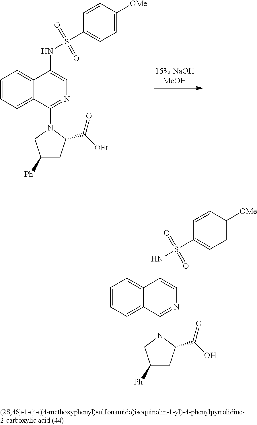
C1=CC=C2C(=C1)C(NS(C1=CC=C([OMe])C=C1)(=O)=O)=CN=C2N1CC([Ph])CC1C([OEt])=O.C1=CC=C2C(=C1)C(NS(C1=CC=C([OMe])C=C1)(=O)=O)=CN=C2N1CC([Ph])CC1C(O)=O
